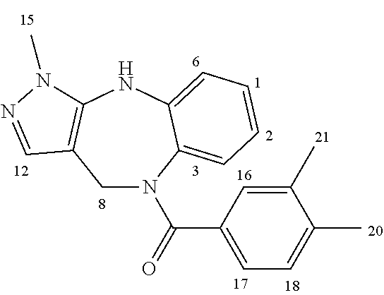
C1C2=C(NC3=CC=CC=C3N1C(C1=CC=C(C)C(C)=C1)=O)N(C)N=C2
